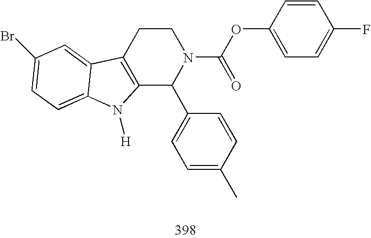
C12=C(CCN(C(OC3=CC=C(F)C=C3)=O)C1C1=CC=C(C)C=C1)C1=CC(Br)=CC=C1N2[H]
